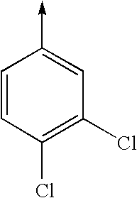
C1=CC(Cl)=C(Cl)C=C1->C
